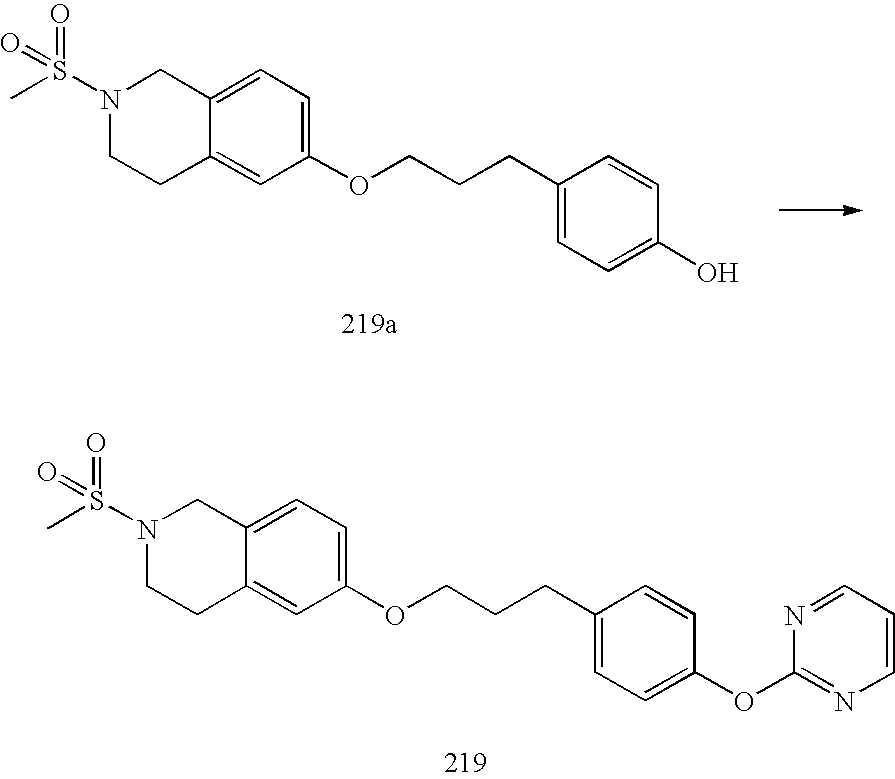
N1(S(C)(=O)=O)CCC2=CC(OCCCC3=CC=C(O)C=C3)=CC=C2C1.N1(S(C)(=O)=O)CCC2=CC(OCCCC3=CC=C(OC4=NC=CC=N4)C=C3)=CC=C2C1
